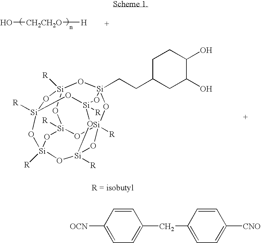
O[CH2CH2O][H].O1[Si]2([R])O[Si]3(CCC4CC(O)C(O)CC4)O[Si]4([R])O[Si]1([R])O[Si]1([R])O[Si]([R])(O4)O[Si]([R])(O3)O[Si]([R])(O1)O2.[OCN]C1=CC=C(CC2=CC=C([CNO])C=C2)C=C1
